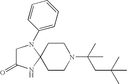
C1C(=O)NC2(N1C1=CC=CC=C1)CCN(C(C)(CC(C)(C)C)C)CC2
